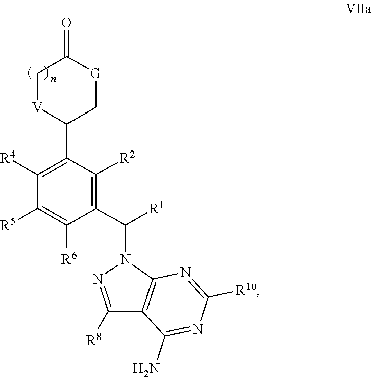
C1[V]C(C2=C([R4])C([R5])=C([R6])C(C([R1])N3C4=C(C([R8])=N3)C(N)=NC([R10])=N4)=C2[R2])C[G]C1=O
